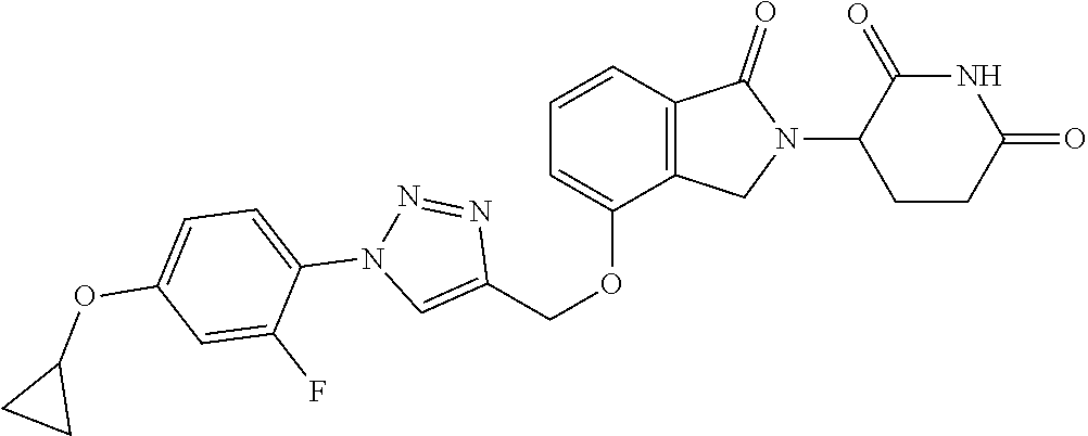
C1(OCC2=CN(C3=CC=C(OC4CC4)C=C3F)N=N2)=CC=CC2=C1CN(C1CCC(=O)NC1=O)C2=O
